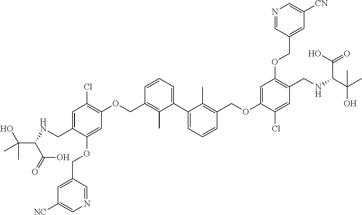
C1=C(CNC(C(C)(O)C)C(=O)O)C(OCC2=CC([NC])=CN=C2)=CC(OCC2=C(C)C(C3=CC=CC(COC4=CC(OCC5=CC([CN])=CN=C5)=C(CNC(C(=O)O)C(O)(C)C)C=C4Cl)=C3C)=CC=C2)=C1Cl
